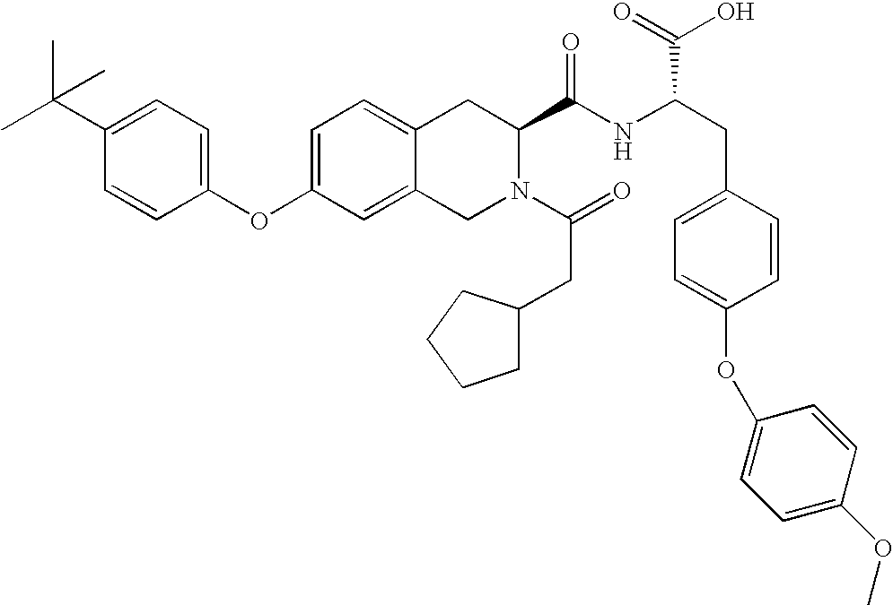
C12=CC=C(OC3=CC=C(C(C)(C)C)C=C3)C=C1CN(C(=O)CC1CCCC1)C(C(NC(C(O)=O)CC1=CC=C(OC3=CC=C(OC)C=C3)C=C1)=O)C2
